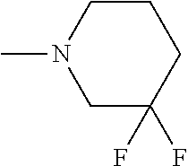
C1C(F)(F)CCCN1C
